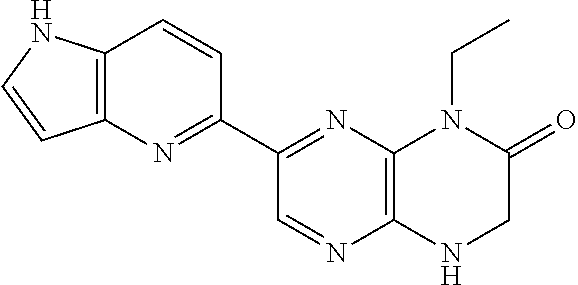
C12=C(N=C(C3=NC4=C(N=C3)NCC(=O)N4CC)C=C1)C=CN2
